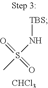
O=S(=O)(N[TBS])C.[CHCl3]
